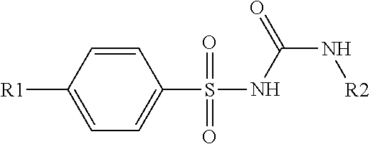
[R1]C1=CC=C(S(=O)(=O)NC(N[R2])=O)C=C1
